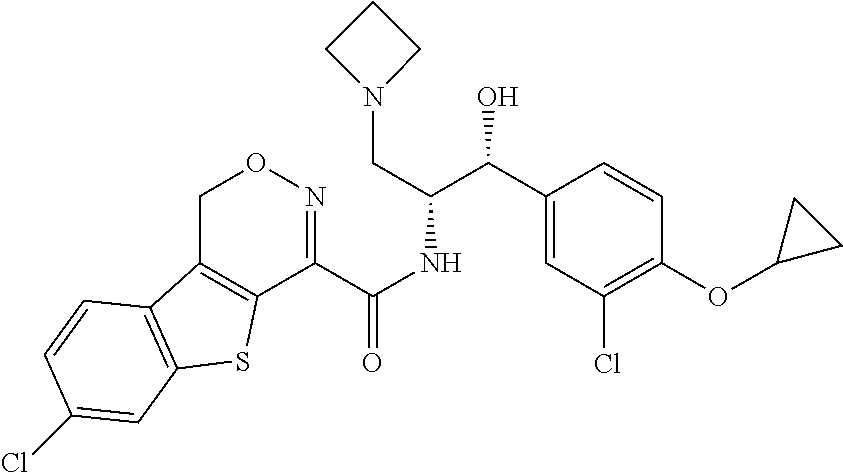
C12=C(CON=C1C(NC(C(C1=CC(Cl)=C(OC3CC3)C=C1)O)CN1CCC1)=O)C1=C(S2)C=C(Cl)C=C1
